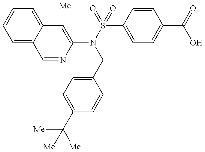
C1=NC(N(S(=O)(=O)C2=CC=C(C(=O)O)C=C2)CC2=CC=C(C([Me])([Me])[Me])C=C2)=C([Me])C2=CC=CC=C12
